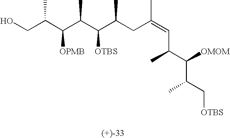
C(C(C(C(C(C(CC(=CC(C(C(C[OTBS])C)[OMOM])C)C)C)[OTBS])C)[OPMB])C)O
